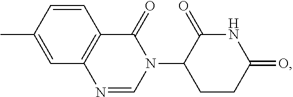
C12=C(C=CC(C)=C1)C(=O)N(C1CCC(=O)NC1=O)C=N2
